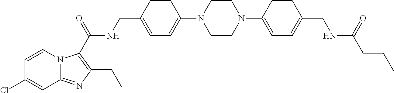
C1=CN2C(=NC(CC)=C2C(NCC2=CC=C(N3CCN(C4=CC=C(CNC(CCC)=O)C=C4)CC3)C=C2)=O)C=C1Cl
